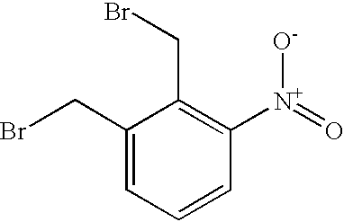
C1(CBr)=CC=CC([N+](=O)[O-])=C1CBr
